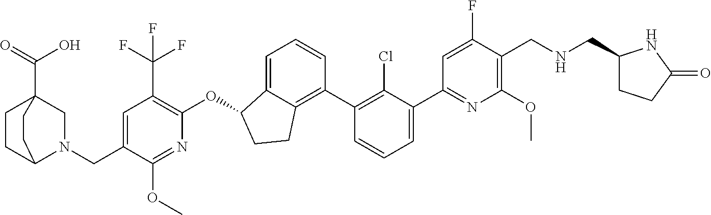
O(C1C2=CC=CC(C3=C(Cl)C(C4=NC(OC)=C(CNCC5CCC(=O)N5)C(F)=C4)=CC=C3)=C2CC1)C1=C(C(F)(F)F)C=C(CN2CC3(C(=O)O)CCC2CC3)C(OC)=N1
